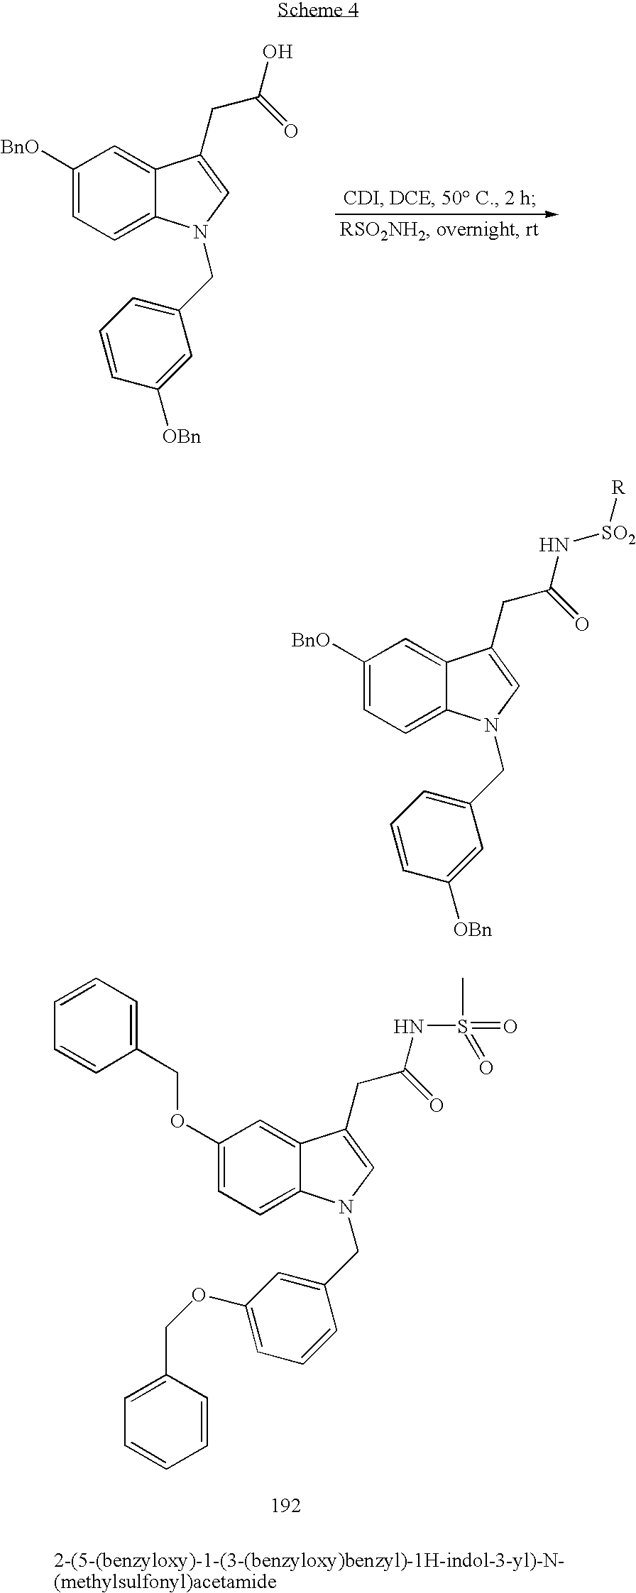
C1=C2C(=CC([BnO])=C1)C(CC(N[SO2][R])=O)=CN2CC1=CC=CC([OBn])=C1.C1=C2C(=CC([BnO])=C1)C(CC(O)=O)=CN2CC1=CC=CC([OBn])=C1.C1=C2C(=CC(OCC3=CC=CC=C3)=C1)C(CC(NS(=O)(C)=O)=O)=CN2CC1=CC(OCC2=CC=CC=C2)=CC=C1
